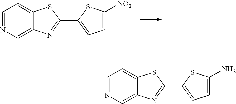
C1=NC=C2C(=C1)SC(C1=CC=C([NO2])S1)=N2.C1=NC=C2C(=C1)SC(C1=CC=C(N)S1)=N2
